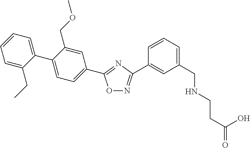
C1(C2=CC=C(C3=NC(C4=CC(CNCCC(O)=O)=CC=C4)=NO3)C=C2COC)=CC=CC=C1CC
